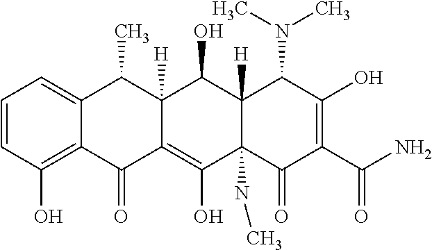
C1=CC(O)=C2C(=C1)C(C)C1([H])C(=C(O)C3(NC)C([H])(C1O)C(N(C)C)C(O)=C(C(N)=O)C3=O)C2=O
